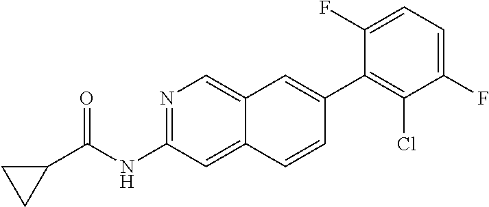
N1=C(NC(C2CC2)=O)C=C2C(=C1)C=C(C1=C(Cl)C(F)=CC=C1F)C=C2
